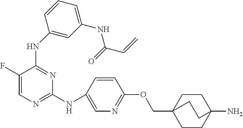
N(C1=NC=C(F)C(NC2=CC(NC(C=C)=O)=CC=C2)=N1)C1=CN=C(OCC23CCC(N)(CC2)CC3)C=C1
